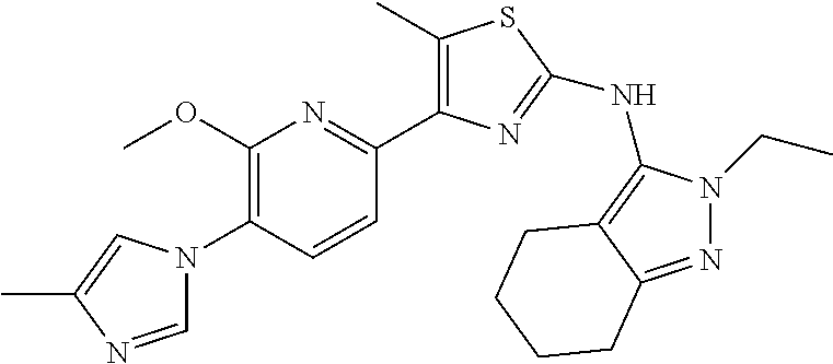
C1=NC(C)=CN1C1=C(OC)N=C(C2=C(C)SC(NC3=C4C(=NN3CC)CCCC4)=N2)C=C1
